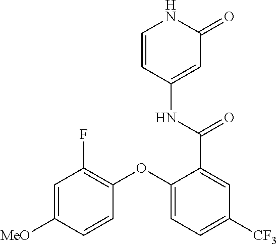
C1=CC(NC(=O)C2=CC([CF3])=CC=C2OC2=C(F)C=C([MeO])C=C2)=CC(=O)N1
